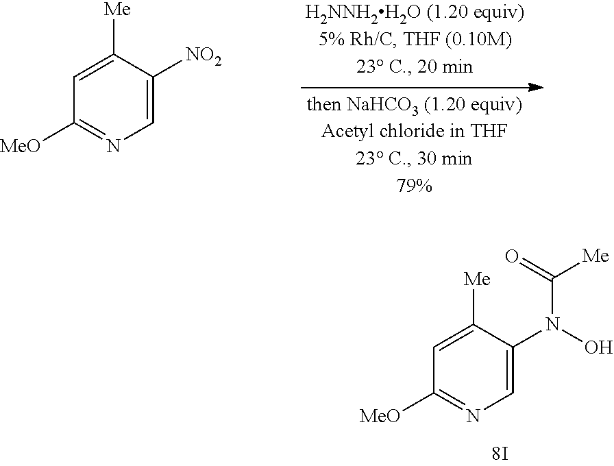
C1=C([Me])C([NO2])=CN=C1[MeO].C1=C([Me])C(N(O)C([Me])=O)=CN=C1[MeO]
